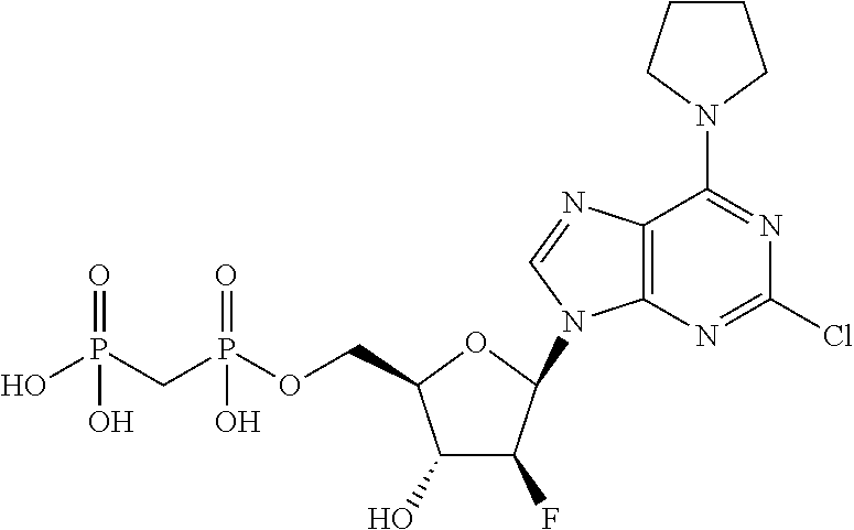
C1(O)C(F)C(N2C3=C(C(N4CCCC4)=NC(Cl)=N3)N=C2)OC1COP(CP(O)(=O)O)(=O)O
